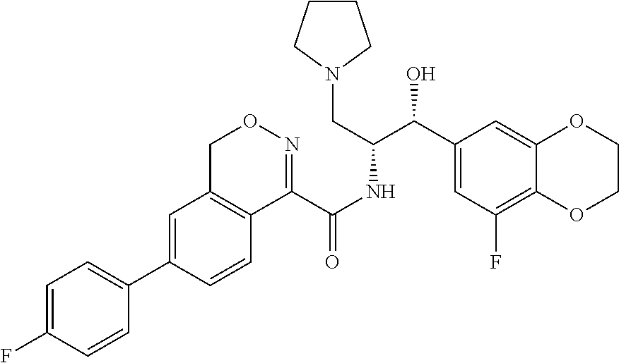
C1=C(C2=CC=C(F)C=C2)C=CC2=C1CON=C2C(NC(C(C1=CC(F)=C2C(=C1)OCCO2)O)CN1CCCC1)=O
